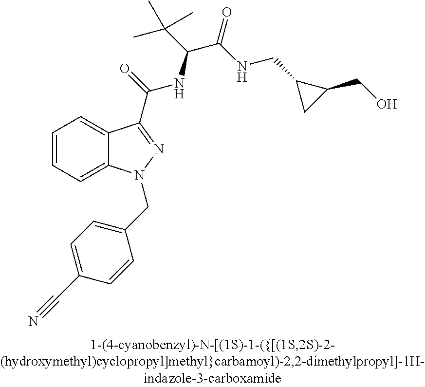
C1=CC=C2C(=C1)C(C(=O)NC(C(C)(C)C)C(=O)NCC1CC1CO)=NN2CC1=CC=C(C#N)C=C1
